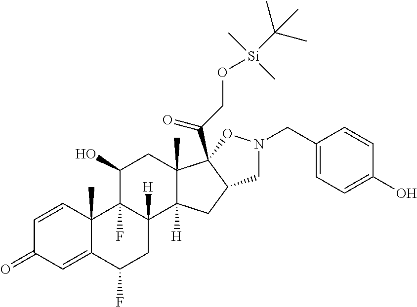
C1=CC2(C)C(=CC1=O)C(F)CC1([H])C2(F)C(O)CC2(C)C1([H])CC1C2(C(CO[Si](C)(C)C(C)(C)C)=O)ON(CC2=CC=C(O)C=C2)C1
